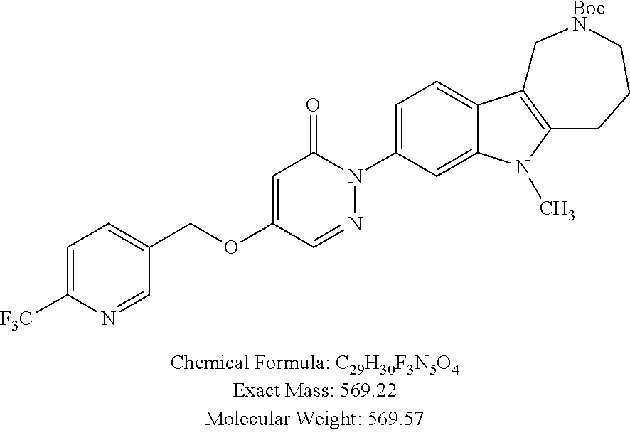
N1(C2=CC=C3C(=C2)N(C)C2=C3C[BocN]CCC2)C(=O)C=C(OCC2=CC=C([F3C])N=C2)C=N1
